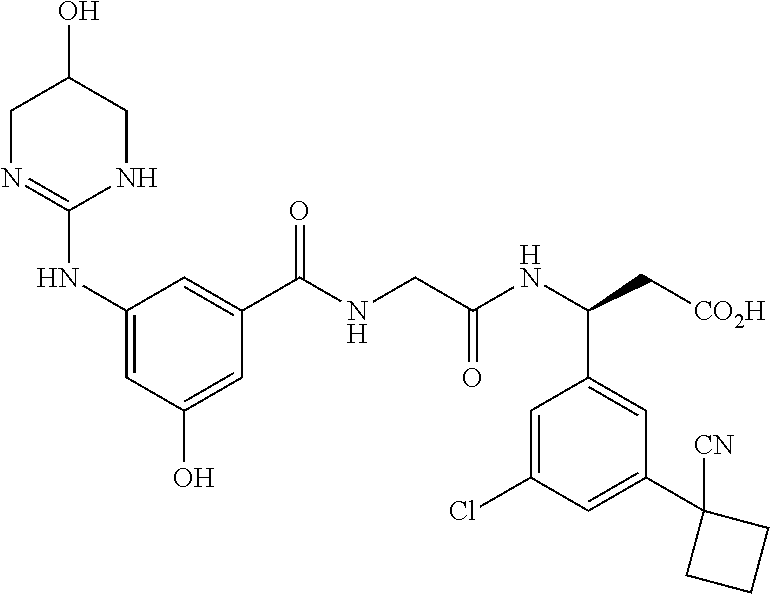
C1N=C(NC2=CC(O)=CC(C(NCC(NC(C[CO2H])C3=CC(C4([CN])CCC4)=CC(Cl)=C3)=O)=O)=C2)NCC1O
